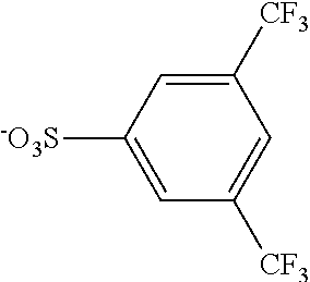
C1([CF3])=CC([-O3S])=CC([CF3])=C1
